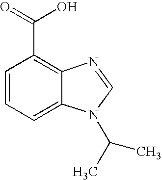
C1=CC=C2C(=C1C(=O)O)N=CN2C(C)C
